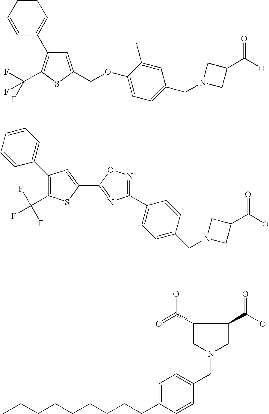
C1=C(COC2=CC=C(CN3CC(C(O)=O)C3)C=C2C)SC(C(F)(F)F)=C1C1=CC=CC=C1.N1(CC2=CC=C(C3=NOC(C4=CC(C5=CC=CC=C5)=C(C(F)(F)F)S4)=N3)C=C2)CC(C(O)=O)C1.CCCCCCCCCC1=CC=C(CN2CC(C(O)=O)C(C(=O)O)C2)C=C1
